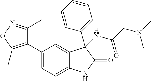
C1=C(C2=C(C)ON=C2C)C=C2C(=C1)NC(=O)C2(C1=CC=CC=C1)NC(CN(C)C)=O
